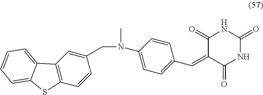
N(C1=CC=C(C=C2C(=O)NC(=O)NC2=O)C=C1)(C)CC1=CC2=C(C=C1)SC1=CC=CC=C21
